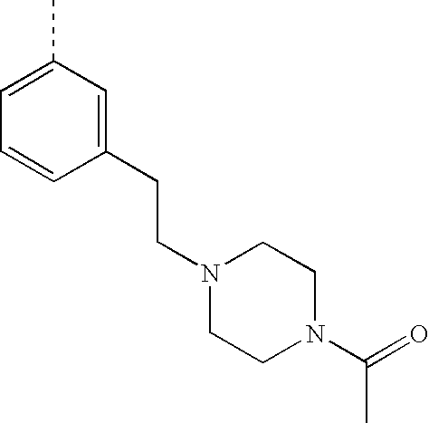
C1(CCN2CCN(C(=O)C)CC2)=CC(C)=CC=C1
